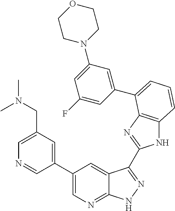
C1(C2=CN=C3C(=C2)C(C2=NC4=C(N2)C=CC=C4C2=CC(N4CCOCC4)=CC(F)=C2)=NN3)=CC(CN(C)C)=CN=C1
